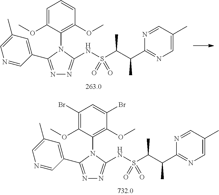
N1=CC(C2=NN=C(NS(C(C(C3=NC=C(C)C=N3)C)C)(=O)=O)N2C2=C(OC)C(Br)=CC(Br)=C2OC)=CC(C)=C1.N1=CC(C2=NN=C(NS(C(C(C3=NC=C(C)C=N3)C)C)(=O)=O)N2C2=C(OC)C=CC=C2OC)=CC(C)=C1
